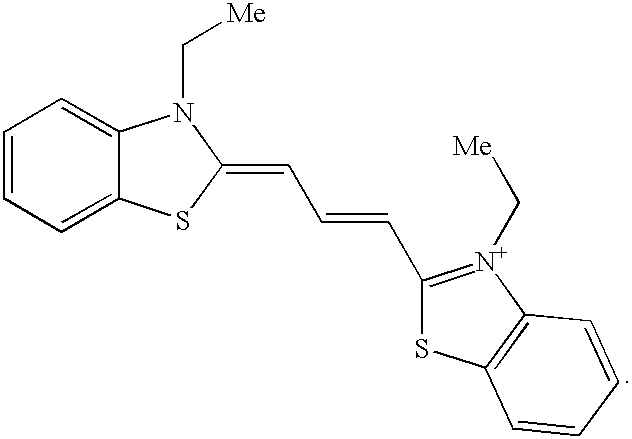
C1=CC=C2C(=C1)N(C[Me])C(=CC=CC1=[N+](C[Me])C3=C(S1)C=CC=C3)S2
